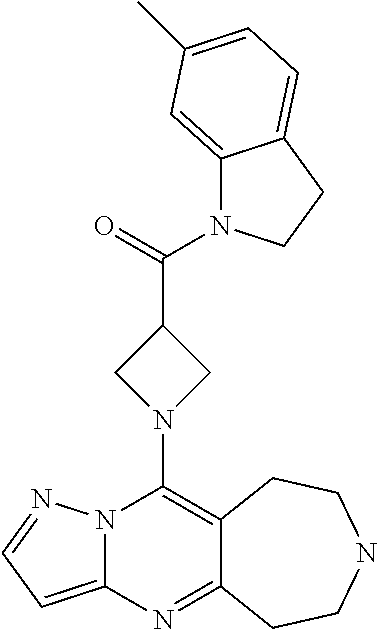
N12C(=CC=N1)N=C1C(=C2N2CC(C(=O)N3C4=CC(C)=CC=C4CC3)C2)CCNCC1
